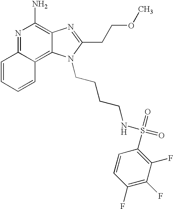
N1=C2C(=C3C(=C1N)N=C(CCOC)N3CCCCNS(=O)(=O)C1=C(F)C(F)=C(F)C=C1)C=CC=C2
